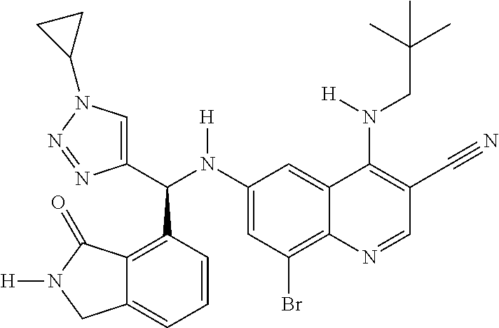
C1(N(C(C2=CN(C3CC3)N=N2)C2=C3C(=CC=C2)CN([H])C3=O)[H])=CC(Br)=C2C(=C1)C(N(CC(C)(C)C)[H])=C(C#N)C=N2
